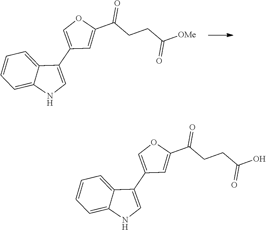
C1(C2=COC(C(=O)CCC(=O)[OMe])=C2)=CNC2=CC=CC=C12.C1(C2=COC(C(=O)CCC(=O)O)=C2)=CNC2=CC=CC=C12
